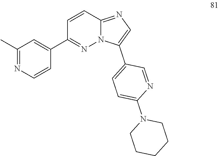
C1(C)=NC=CC(C2=NN3C(=NC=C3C3=CC=C(N4CCCCC4)N=C3)C=C2)=C1
